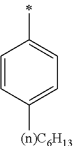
C1(C)=CC=C([(n)C6H13])C=C1
